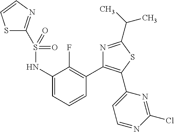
C1(NS(=O)(C2=NC=CS2)=O)=CC=CC(C2=C(C3=CC=NC(Cl)=N3)SC(C(C)C)=N2)=C1F
